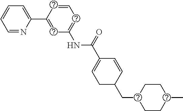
C1=NC(C2=CC(NC(C3=CCC(CC4CCC(C)CC4)C=C3)=O)=CC=C2)=CC=C1
